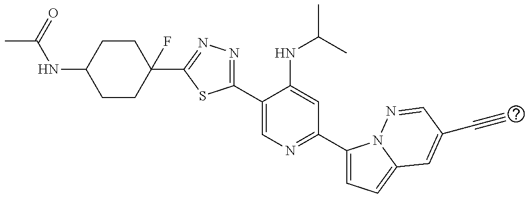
C1CC(C2=NN=C(C3=CN=C(C4=CC=C5N4N=CC(C#C)=C5)C=C3NC(C)C)S2)(F)CCC1NC(C)=O
